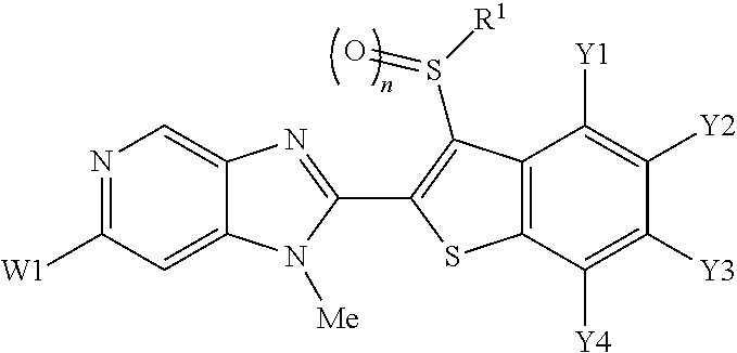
C12=CN=C([W1])C=C1N([Me])C(C1=C(S([R1])=O)C3=C(C([Y4])=C([Y3])C([Y2])=C3[Y1])S1)=N2
